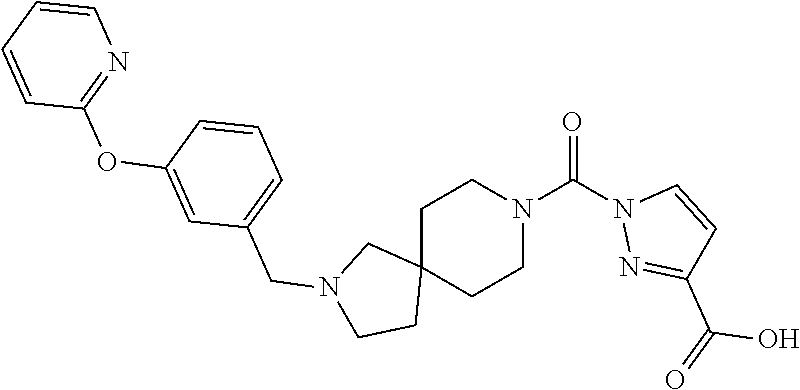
C1C2(CCN(C(=O)N3N=C(C(O)=O)C=C3)C1)CN(CC1=CC=CC(OC3=NC=CC=C3)=C1)CC2
